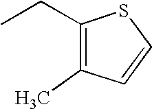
C1(CC)=C(C)C=CS1
